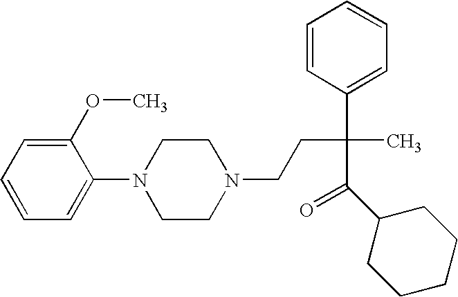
C1(OC)=CC=CC=C1N1CCN(CCC(C2=CC=CC=C2)(C(C2CCCCC2)=O)C)CC1
